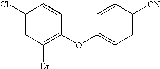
C1(Cl)=CC(Br)=C(OC2=CC=C([CN])C=C2)C=C1
